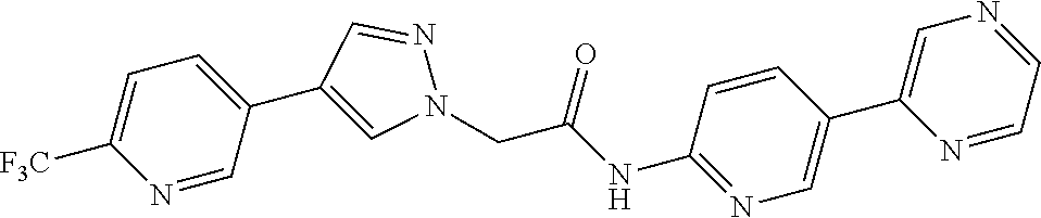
N1=CC(C2=CN(CC(NC3=NC=C(C4=CN=CC=N4)C=C3)=O)N=C2)=CC=C1[F3C]
